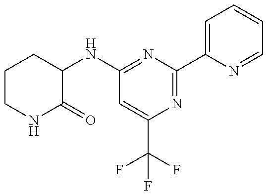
C1CNC(=O)C(NC2=NC(C3=CC=CC=N3)=NC(C(F)(F)F)=C2)C1
